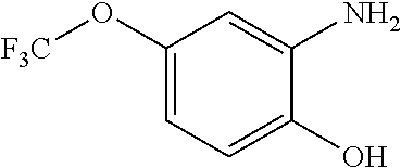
C1(O[F3C])=CC=C(O)C(N)=C1
